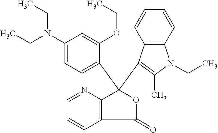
C12=C(N=CC=C1)C(C1=CC=C(N(CC)CC)C=C1OCC)(C1=C(C)N(CC)C3=C1C=CC=C3)OC2=O
